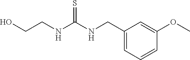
C1(CNC(NCCO)=S)=CC=CC(OC)=C1
